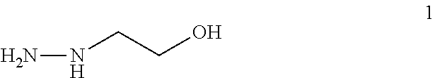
NNCCO
